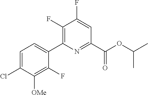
C1=C(Cl)C([OMe])=C(F)C(C2=C(F)C(F)=CC(C(OC(C)C)=O)=N2)=C1
